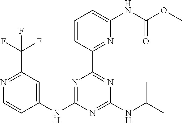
N1=C(C(F)(F)F)C=C(NC2=NC(C3=NC(NC(OC)=O)=CC=C3)=NC(NC(C)C)=N2)C=C1
